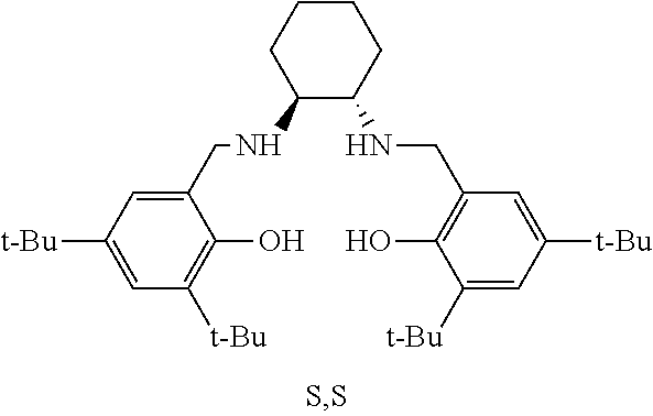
C1(NCC2=CC([t-Bu])=CC([t-Bu])=C2O)C(NCC2=C(O)C([t-Bu])=CC([t-Bu])=C2)CCCC1
